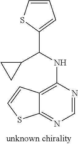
C12=C(NC(C3=CC=CS3)C3CC3)N=CN=C1SC=C2
